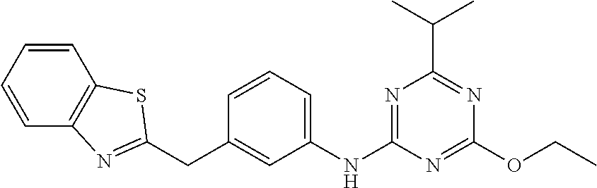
C1=C(NC2=NC(C(C)C)=NC(OCC)=N2)C=C(CC2=NC3=C(C=CC=C3)S2)C=C1
